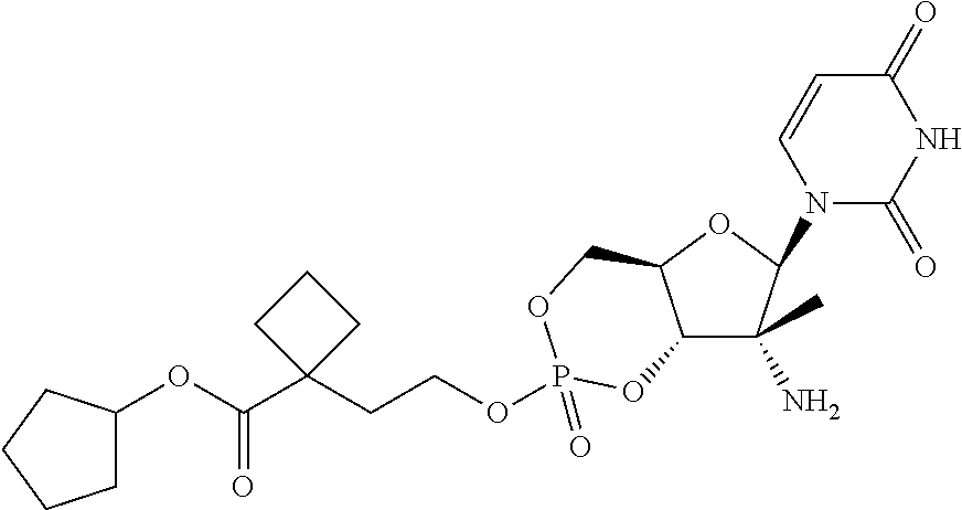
C12C(C)(N)C(N3C(=O)NC(=O)C=C3)OC1COP(OCCC1(C(OC3CCCC3)=O)CCC1)(=O)O2
